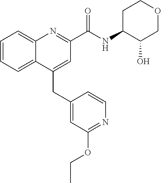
C(C1=CC(C(NC2C(O)COCC2)=O)=NC2=CC=CC=C12)C1=CC(OCC)=NC=C1
